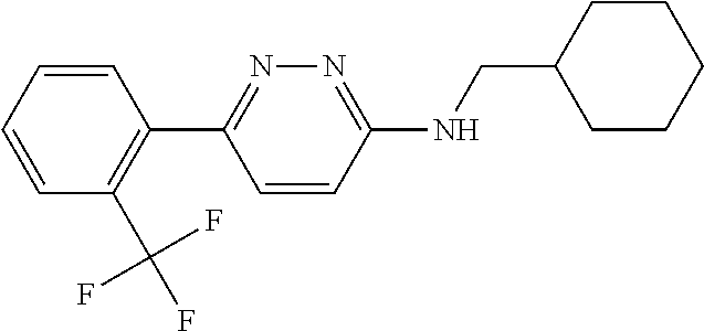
C1=CC=CC(C2=NN=C(NCC3CCCCC3)C=C2)=C1C(F)(F)F
